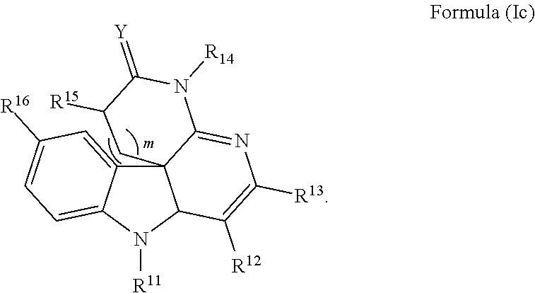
C123C4=CC([R16])=CC=C4N([R11])C1C([R12])=C([R13])N=C2N([R14])C(=[Y])C([R15])C3
